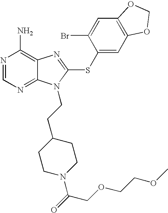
N1=CN=C2C(=C1N)N=C(SC1=CC3=C(C=C1Br)OCO3)N2CCC1CCN(C(=O)COCCOC)CC1
